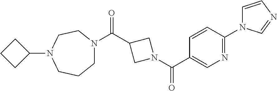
C(C1CN(C(=O)C2=CN=C(N3C=CN=C3)C=C2)C1)(N1CCCN(C2CCC2)CC1)=O
